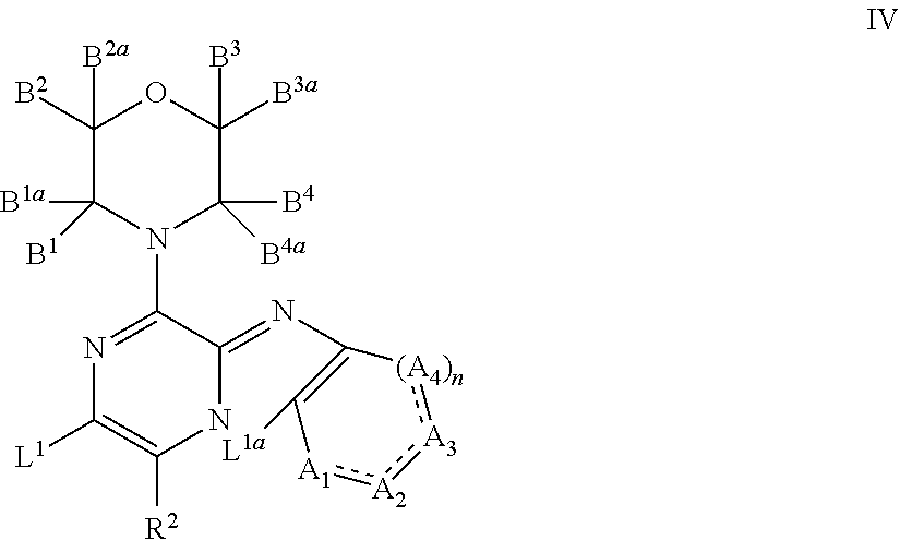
C1([B2])([B2a])C([B1])([B1a])N(C2=NC([L1])=C([R2])NC2=NC2=C([L1a])[A1]:[A2]:[A3]:[(A4)n]2)C([B4a])([B4])C([B3a])([B3])O1
